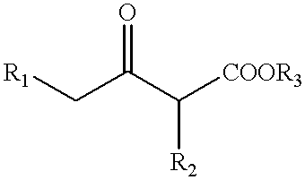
[R1]CC(C([COOR3])[R2])=O
